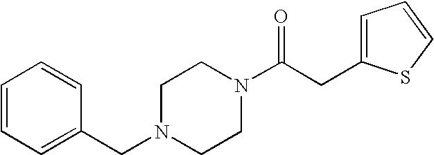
C(N1CCN(C(CC2=CC=CS2)=O)CC1)C1=CC=CC=C1
